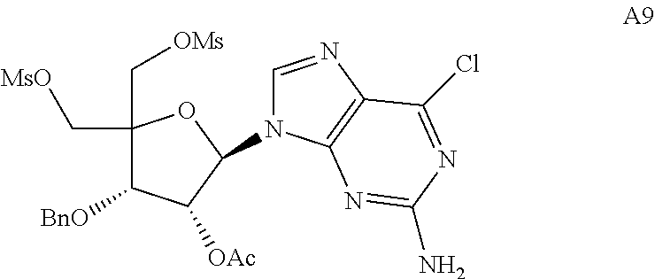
C1(C[MsO])(C[OMs])C([BnO])C([OAc])C(N2C=NC3=C2N=C(N)N=C3Cl)O1
